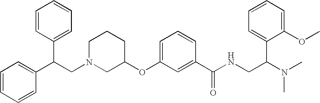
C1CCC(OC2=CC=CC(C(NCC(N(C)C)C3=CC=CC=C3OC)=O)=C2)CN1CC(C1=CC=CC=C1)C1=CC=CC=C1
